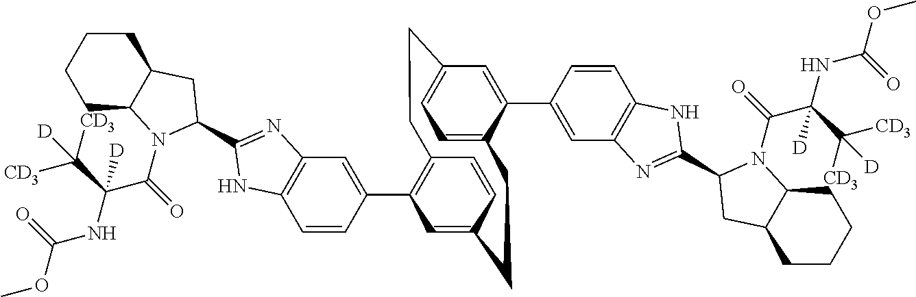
C1=CC(C2=C3C=CC(=C2)CCC2=CC=C(C=C2C2=CC4=C(C=C2)NC(C2N(C(C(NC(OC)=O)(C([CD3])([CD3])[D])[D])=O)C5CCCCC5C2)=N4)CC3)=CC2=C1NC(C1N(C(C(NC(OC)=O)(C([CD3])([CD3])[D])[D])=O)C3CCCCC3C1)=N2
